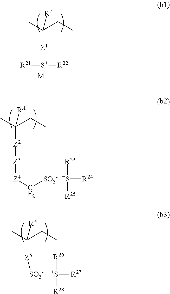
C([Z1][S+]([R22])[R21])(C)(CC)[RA].[M-].C([Z2][Z3][Z4][CF2][SO3-])(C)(CC)[RA].[R23][S+]([R24])[R25].C([Z5][SO3-])(C)(CC)[RA].[R26][S+]([R27])[R28]
